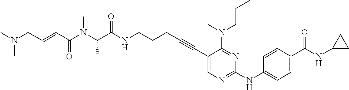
C(NCCCC#CC1=CN=C(NC2=CC=C(C(NC3CC3)=O)C=C2)N=C1N(CCC)C)(=O)C(N(C)C(C=CCN(C)C)=O)C
